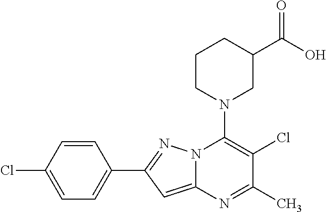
C1=CC(Cl)=CC=C1C1=NN2C(=C1)N=C(C)C(Cl)=C2N1CC(C(O)=O)CCC1
